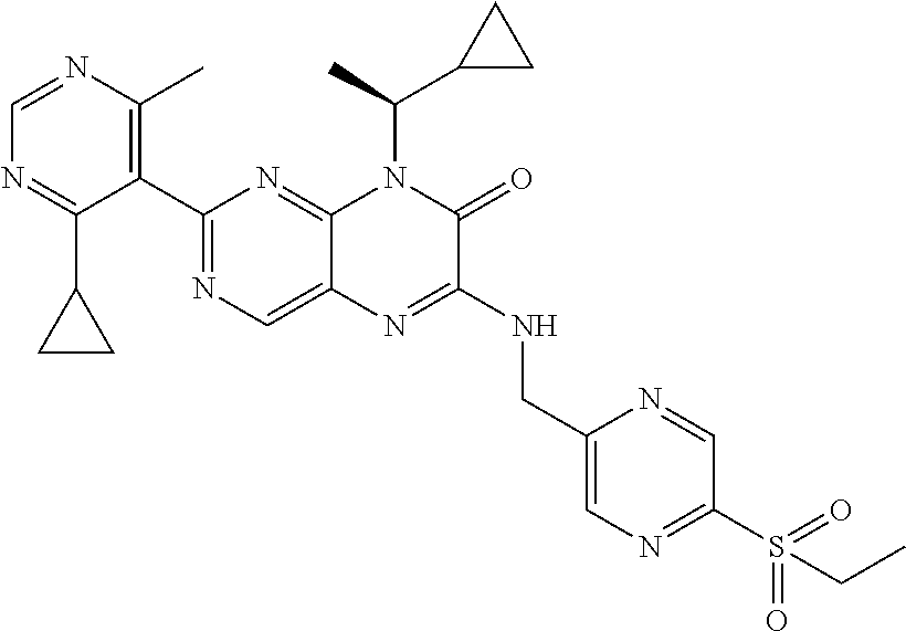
C1=NC(C)=C(C2=NC=C3C(=N2)N(C(C2CC2)C)C(=O)C(NCC2=CN=C(S(=O)(=O)CC)C=N2)=N3)C(C2CC2)=N1
